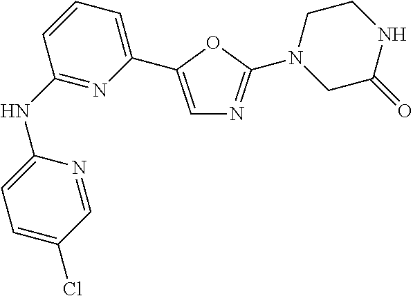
C1(NC2=NC(C3=CN=C(N4CC(=O)NCC4)O3)=CC=C2)=CC=C(Cl)C=N1
